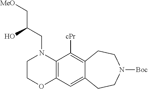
C(CN1CCOC2=C1C([cPr])=C1C(=C2)CCN([Boc])CC1)(C[MeO])O
